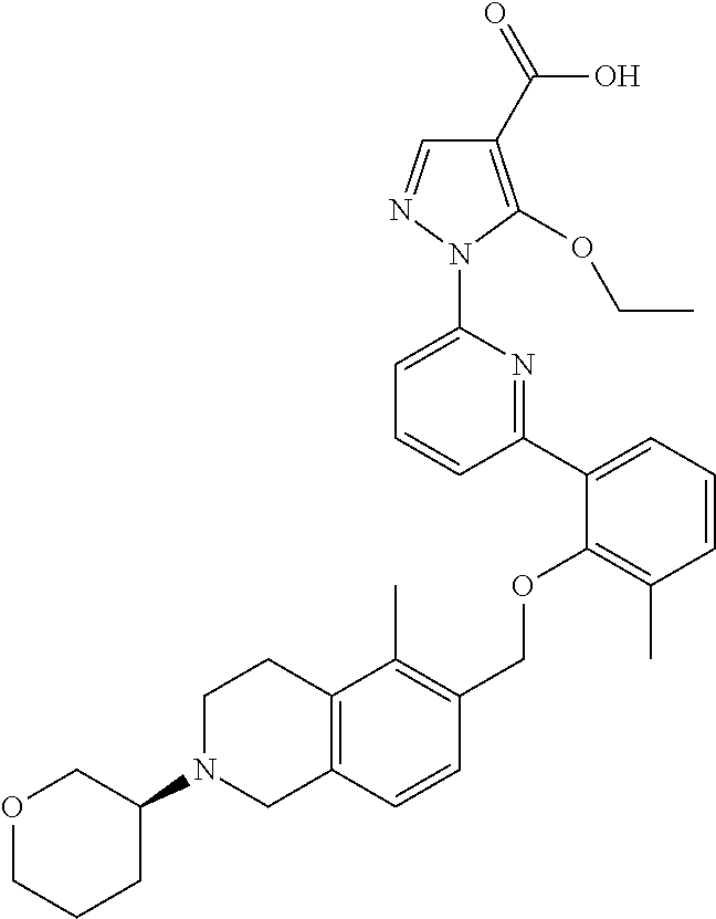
C1(C2=CC=CC(C)=C2OCC2=C(C)C3=C(C=C2)CN(C2COCCC2)CC3)=NC(N2N=CC(C(=O)O)=C2OCC)=CC=C1
